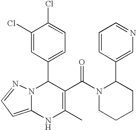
C1(Cl)=CC(C2N3C(=CC=N3)NC(C)=C2C(=O)N2CCCCC2C2=CN=CC=C2)=CC=C1Cl
